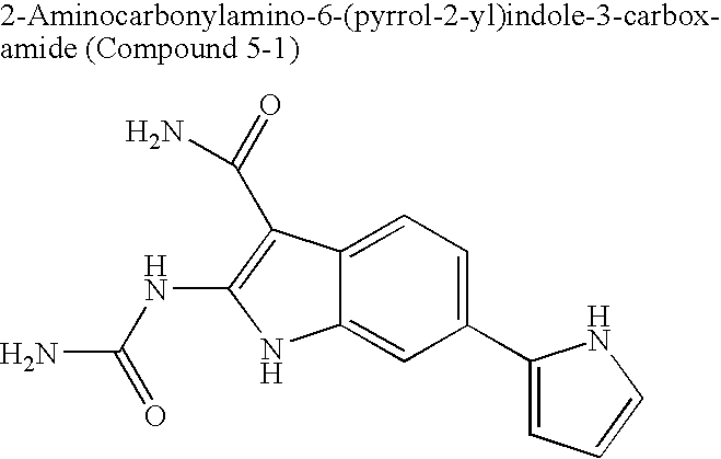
C1(C2=CC=CN2)=CC=C2C(=C1)NC(NC(N)=O)=C2C(=O)N
